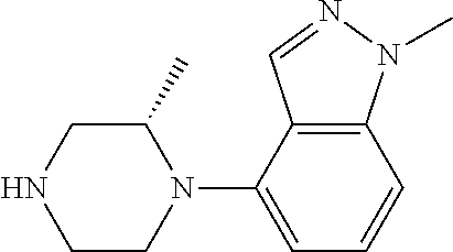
C1C(C)N(C2=CC=CC3=C2C=NN3C)CCN1
